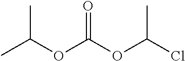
CC(OC(OC(Cl)C)=O)C
